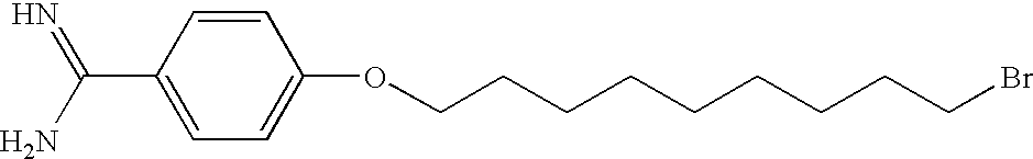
C1=CC(C(N)=N)=CC=C1OCCCCCCCCCBr
